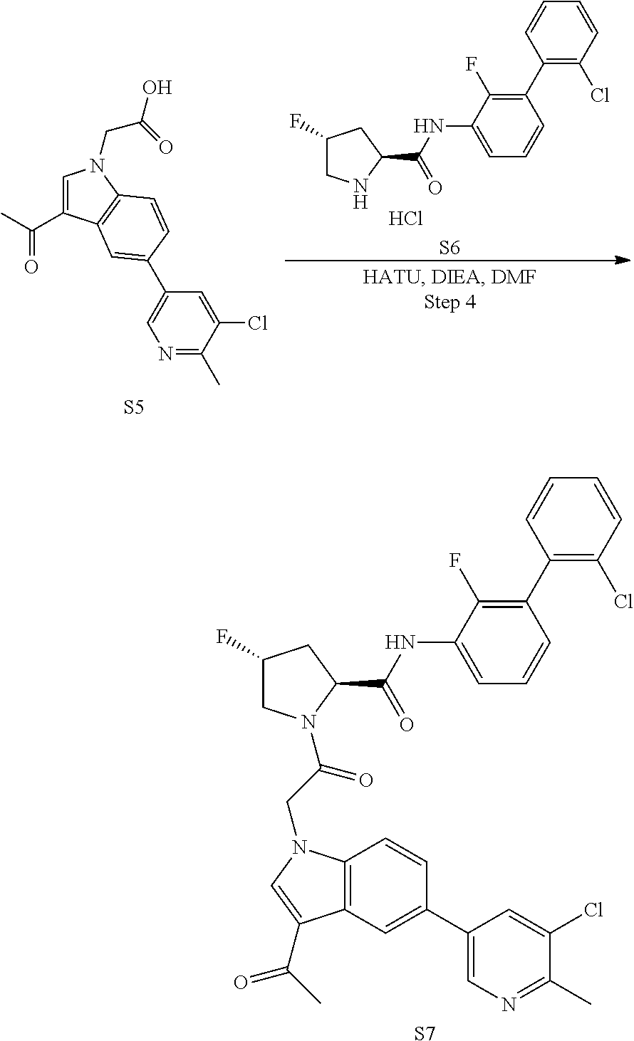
C1(F)CNC(C(NC2=CC=CC(C3=C(Cl)C=CC=C3)=C2F)=O)C1.Cl.C1=C(C(C)=O)C2=C(N1CC(O)=O)C=CC(C1=CN=C(C)C(Cl)=C1)=C2.[S5].[S6].[S7].C1(F)CN(C(CN2C3=C(C=C(C4=CN=C(C)C(Cl)=C4)C=C3)C(C(C)=O)=C2)=O)C(C(NC2=CC=CC(C3=C(Cl)C=CC=C3)=C2F)=O)C1
